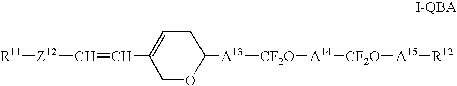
C1OC([A13][CF2O][A14][CF2O][A15][R12])CC=C1C=C[Z12][R11]
